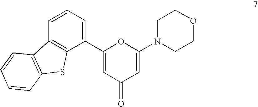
C1=CC=C(C2=CC(=O)C=C(N3CCOCC3)O2)C2=C1C1=C(S2)C=CC=C1
